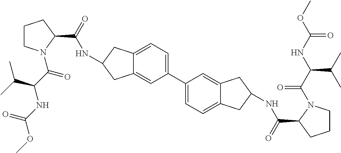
C12=CC=C(C3=CC=C4C(=C3)CC(NC(=O)C3CCCN3C(C(NC(OC)=O)C(C)C)=O)C4)C=C1CC(NC(=O)C1CCCN1C(=O)C(NC(OC)=O)C(C)C)C2
